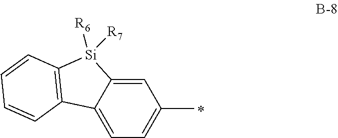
C1=C2C(=CC=C1C)C1=C([Si]2([R7])[R6])C=CC=C1
